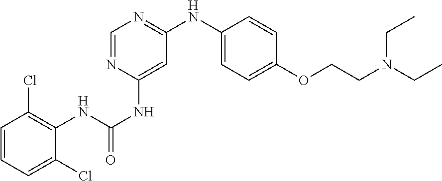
C1=CC=C(Cl)C(NC(NC2=CC(NC3=CC=C(OCCN(CC)CC)C=C3)=NC=N2)=O)=C1Cl
